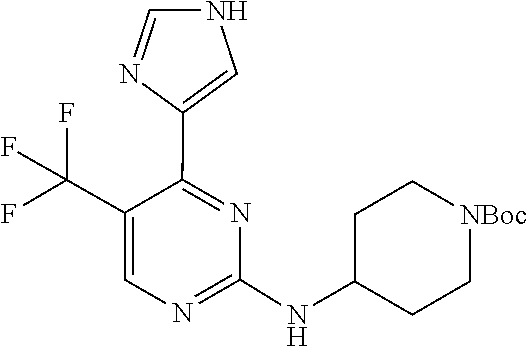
C1(NC2CC[NBoc]CC2)=NC=C(C(F)(F)F)C(C2=CNC=N2)=N1
